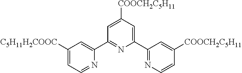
C1([C5H11H2COOC])=CC=NC(C2=NC(C3=NC=CC([COOCH2C5H11])=C3)=CC([COOCH2C5H11])=C2)=C1
